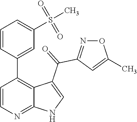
C1=CN=C2C(=C1C1=CC(S(=O)(=O)C)=CC=C1)C(C(=O)C1=NOC(C)=C1)=CN2
